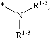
*N([R1-5])[R1-3]
